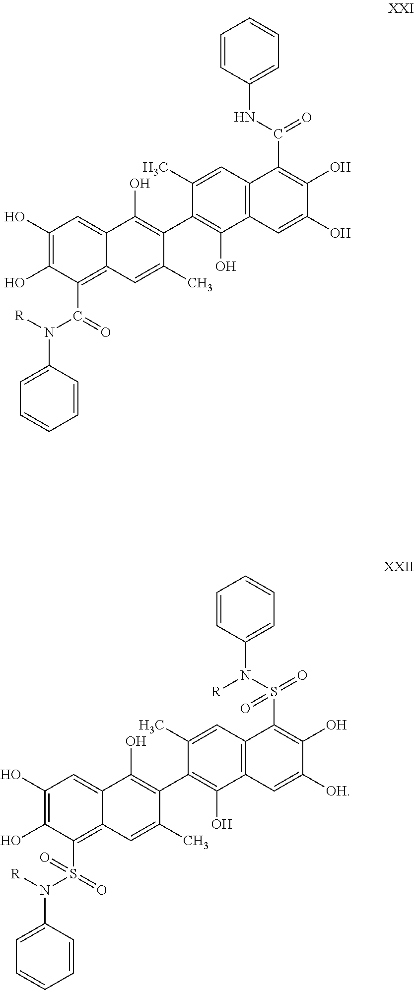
C1(S(N([R])C2=CC=CC=C2)(=O)=O)=C2C(=CC(O)=C1O)C(O)=C(C1=C(O)C3=C(C=C1C)C(S(=O)(=O)N([R])C1=CC=CC=C1)=C(O)C([OH])=C3)C(C)=C2.C1(C(=O)N([R])C2=CC=CC=C2)=C2C(=CC(O)=C1O)C(O)=C(C1=C(O)C3=C(C=C1C)C(C(=O)NC1=CC=CC=C1)=C(O)C(O)=C3)C(C)=C2
